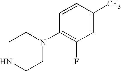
C1NCCN(C2=C(F)C=C([CF3])C=C2)C1
